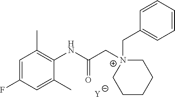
[Y].C1=C(F)C=C(C)C(NC(C[N+]2(CC3=CC=CC=C3)CCCCC2)=O)=C1C
